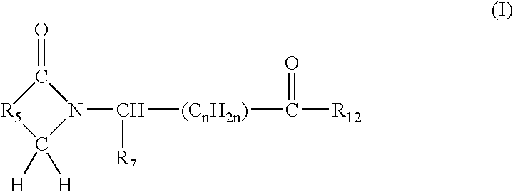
C1(=O)[R5]C([H])([H])N1C([(CnH2n)]C(=O)[R12])[R7]
